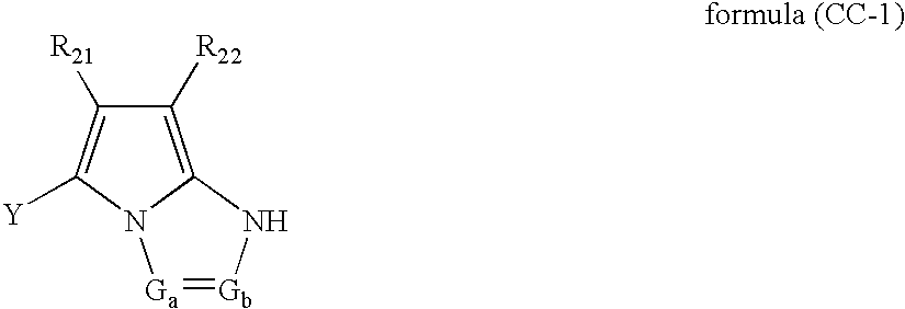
C1([R22])=C2N(C([Y])=C1[R21])[Ga]=[Gb]N2
